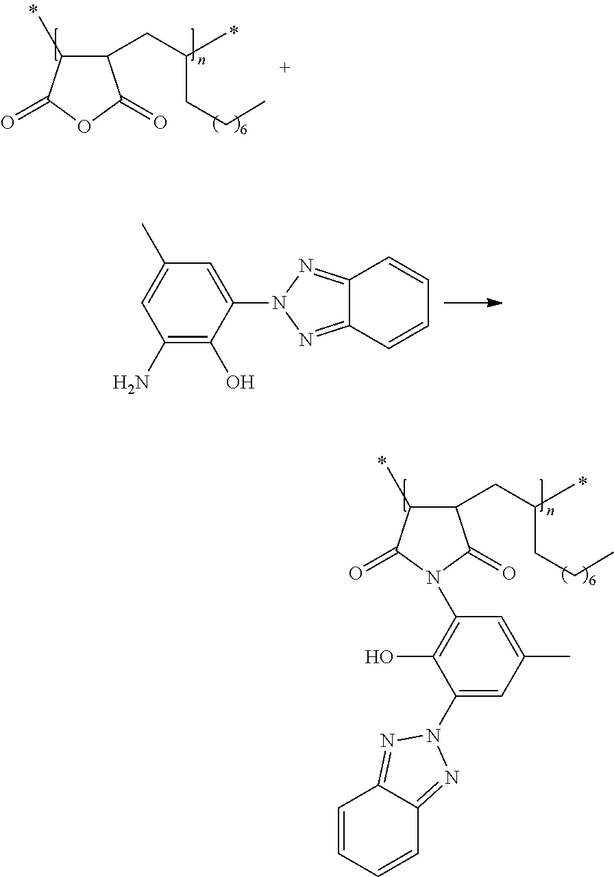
C1(CC(C)CCC)C(C)C(=O)OC1=O.C1(N)=C(O)C(N2N=C3C(=N2)C=CC=C3)=CC(C)=C1.C1(CC(C)CCC)C(C)C(=O)N(C2=C(O)C(N3N=C4C=CC=CC4=N3)=CC(C)=C2)C1=O
